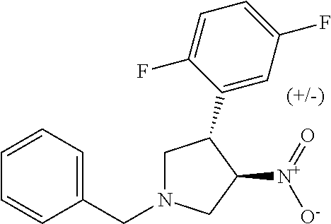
C1=CC=C(CN2CC(C3=CC(F)=CC=C3F)C([N+](=O)[O-])C2)C=C1
